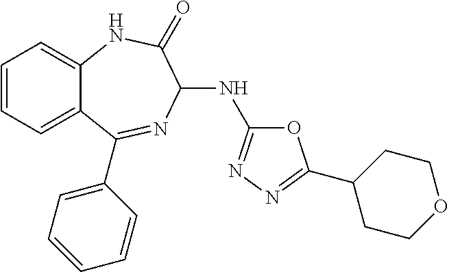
C1=CC=C2C(=C1)NC(=O)C(NC1=NN=C(C3CCOCC3)O1)N=C2C1=CC=CC=C1
